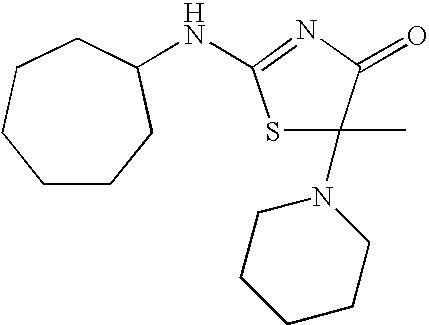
N(C1=NC(=O)C(C)(N2CCCCC2)S1)C1CCCCCC1
